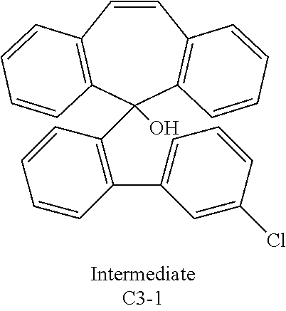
C1=CC2=C(C=CC=C2)C(C2=C(C3=CC=CC(Cl)=C3)C=CC=C2)(O)C2=C1C=CC=C2
